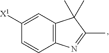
C12=C(C=C([X1])C=C1)C(C)(C)C(C)=N2
